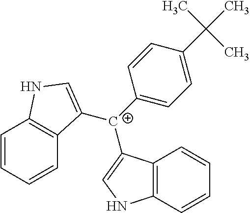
C12=C(C=CC=C1)NC=C2[C+](C1=CC=C(C(C)(C)C)C=C1)C1=CNC2=C1C=CC=C2
